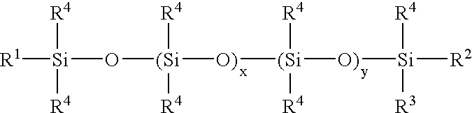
[R1][Si](O[(Si]([O)][(Si]([O)][Si]([R2])([R4])[R3])([R4])[R4])([R4])[R4])([R4])[R4]
